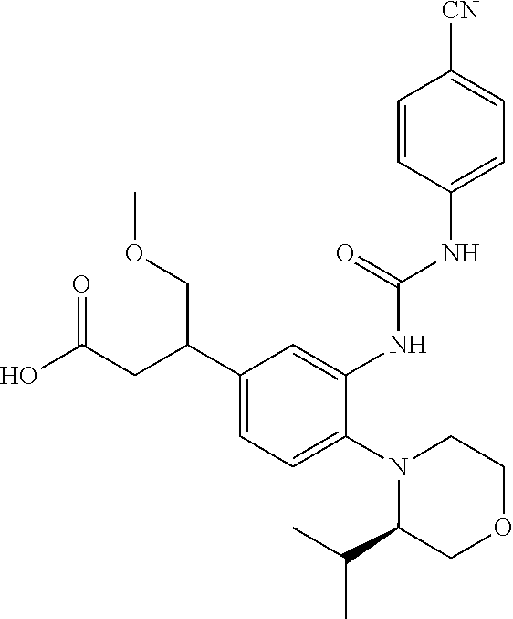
N1(C2=CC=C(C(CC(O)=O)COC)C=C2NC(=O)NC2=CC=C([CN])C=C2)C(C(C)C)COCC1
